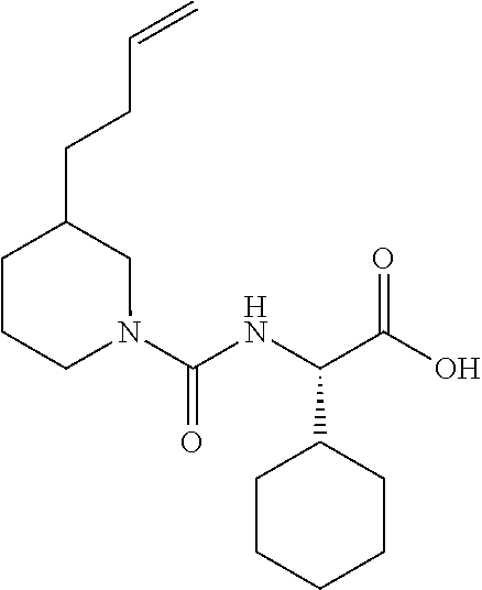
C(NC(C(O)=O)C1CCCCC1)(=O)N1CC(CCC=C)CCC1
